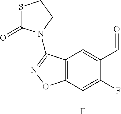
C12=C(C(F)=C(F)C(C=O)=C1)ON=C2N1CCSC1=O
